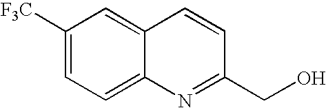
C1([F3C])=CC=C2C(=C1)C=CC(CO)=N2
